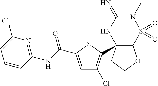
C12C(C3=C(Cl)C=C(C(NC4=NC(Cl)=CC=C4)=O)S3)(CCO1)NC(=N)N(C)S2(=O)=O
